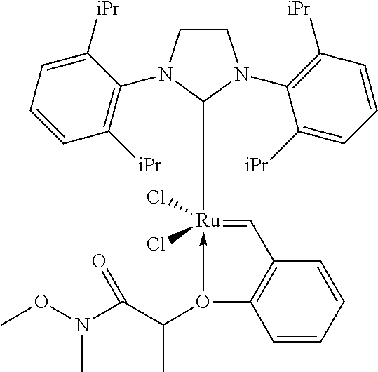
C1CN(C2=C([iPr])C=CC=C2[iPr])C([Ru]2(Cl)(Cl)-O(C(C(N(OC)C)=O)C)C3=C(C=2)C=CC=C3)N1C1=C([iPr])C=CC=C1[iPr]
